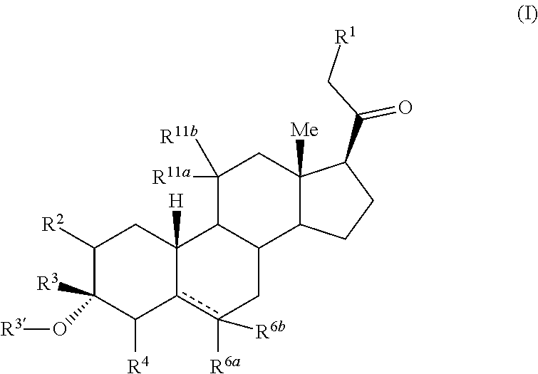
C1([R2])C([R3])(O[R3])C([R4])c2c([R6a])([R6b])CC3C(C2([H])C1)C([R11a])([R11b])CC1([Me])C3CCC1C(C[R1])=O
